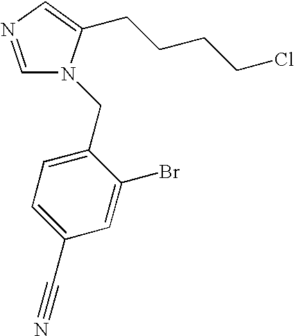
C1=NC=C(CCCCCl)N1CC1=CC=C(C#N)C=C1Br
